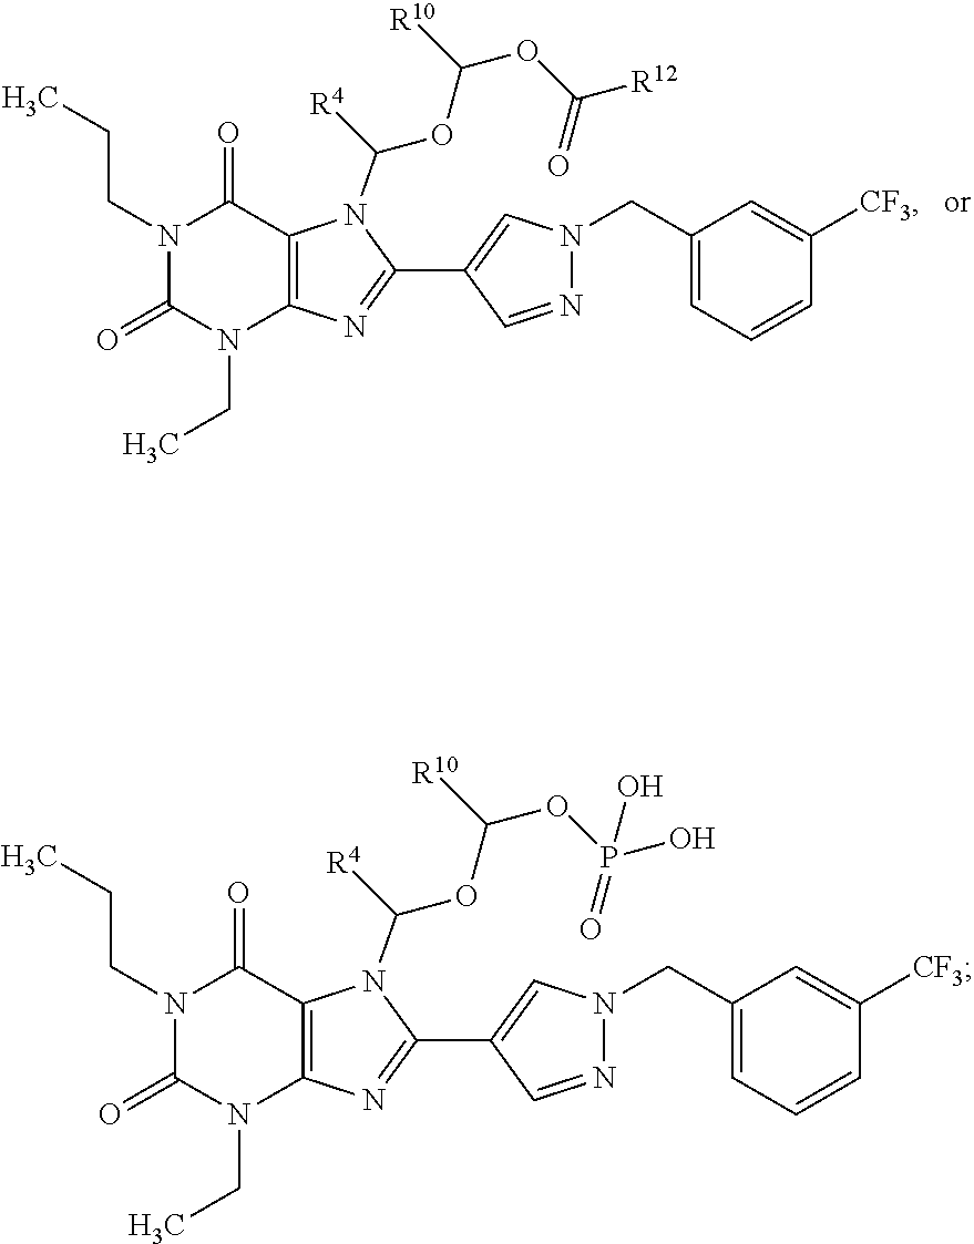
C12=C(N=C(C3=CN(CC4=CC=CC([CF3])=C4)N=C3)N1C([R4])OC(OC([R12])=O)[R10])N(CC)C(=O)N(CCC)C2=O.C12=C(N=C(C3=CN(CC4=CC=CC([CF3])=C4)N=C3)N1C([R4])OC(OP(O)(=O)O)[R10])N(CC)C(=O)N(CCC)C2=O
